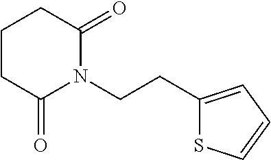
C1(CCN2C(=O)CCCC2=O)=CC=CS1
